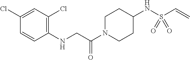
C1(Cl)=CC(Cl)=C(NCC(N2CCC(NS(C=C)(=O)=O)CC2)=O)C=C1
